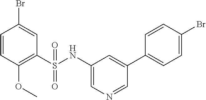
C1=CC(OC)=C(S(NC2=CN=CC(C3=CC=C(Br)C=C3)=C2)(=O)=O)C=C1Br
